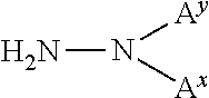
NN([Ax])[Ay]
